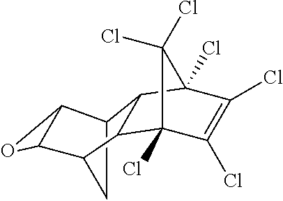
C12(Cl)C(Cl)=C(Cl)C(Cl)(C1(Cl)Cl)C1C3C4C(C(C3)C21)O4
